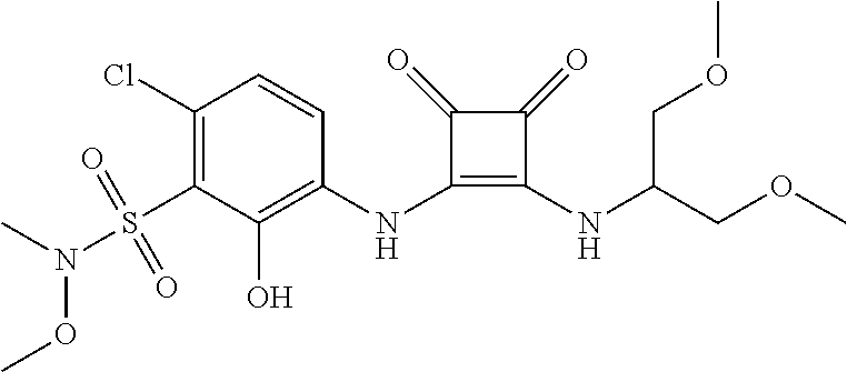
C1(Cl)=C(S(=O)(=O)N(C)OC)C(O)=C(NC2=C(NC(COC)COC)C(=O)C2=O)C=C1
